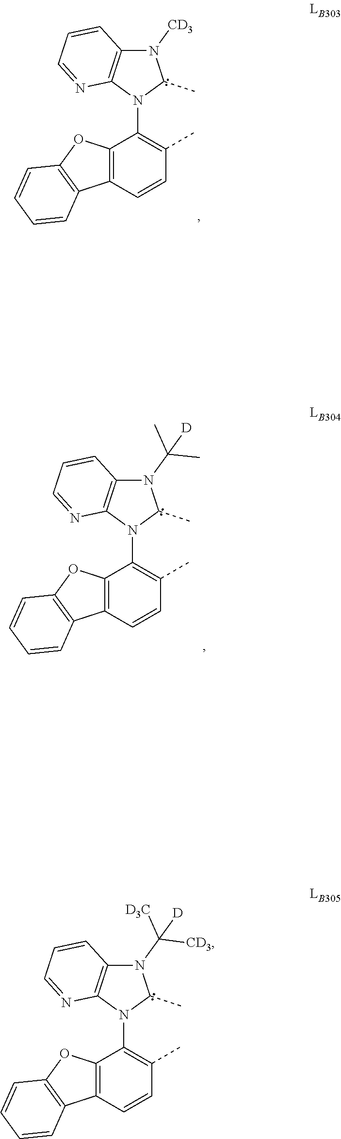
C1(N2C3=C(N([CD3])C2C)C=CC=N3)=C(C)C=CC2=C1OC1=C2C=CC=C1.C1(N2C3=C(N(C(C)(C)[D])C2C)C=CC=N3)=C(C)C=CC2=C1OC1=C2C=CC=C1.C1(N2C3=C(N(C([CD3])([D3C])[D])C2C)C=CC=N3)=C(C)C=CC2=C1OC1=C2C=CC=C1
